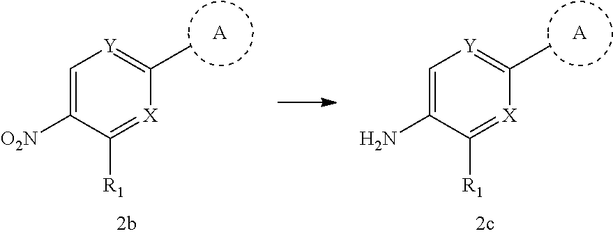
[A].C1=C([O2N])C([R1])=[X]C(C)=[Y]1.[A].C1=C(N)C([R1])=[X]C(C)=[Y]1
